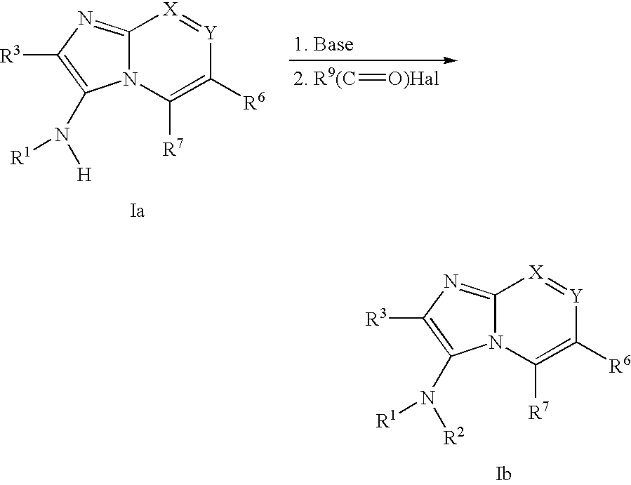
C12=NC([R3])=C(N([R2])[R1])N1C([R7])=C([R6])[Y]=[X]2.C12=NC([R3])=C(N([H])[R1])N1C([R7])=C([R6])[Y]=[X]2.[2. R9(C]=[O)Hal]
